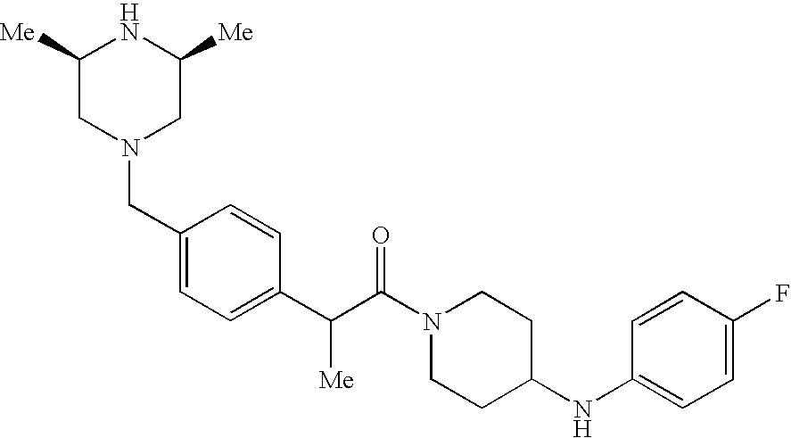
C1([Me])CN(CC2=CC=C(C(C(N3CCC(NC4=CC=C(F)C=C4)CC3)=O)[Me])C=C2)CC([Me])N1
